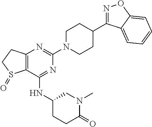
C12=C(C(NC3CCC(=O)N(C)C3)=NC(N3CCC(C4=NOC5=CC=CC=C45)CC3)=N1)S(=O)CC2
